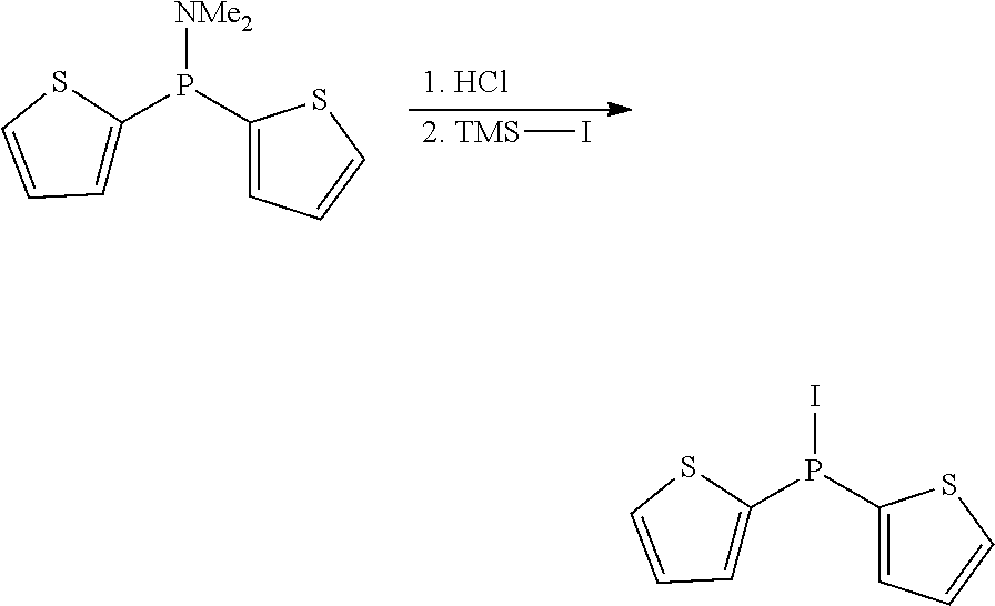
[2. TMS]I.[NMe2]P(C1=CC=CS1)C1=CC=CS1.IP(C1=CC=CS1)C1=CC=CS1
